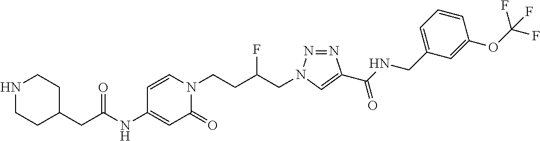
C1C(CC(NC2=CC(=O)N(CCC(CN3N=NC(C(NCC4=CC=CC(OC(F)(F)F)=C4)=O)=C3)F)C=C2)=O)CCNC1
